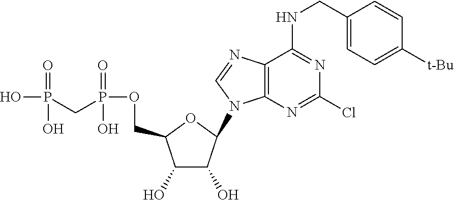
OP(CP(O)(=O)OCC1C(O)C(O)C(N2C3=C(N=C2)C(NCC2=CC=C([t-Bu])C=C2)=NC(Cl)=N3)O1)(O)=O
